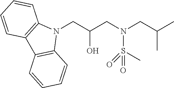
N1(CC(CN(CC(C)C)S(C)(=O)=O)O)C2=C(C3=C1C=CC=C3)C=CC=C2
